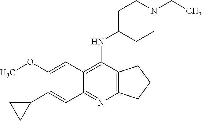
C12=C(C(NC3CCN(CC)CC3)=C3C(=N1)C=C(C1CC1)C(OC)=C3)CCC2
